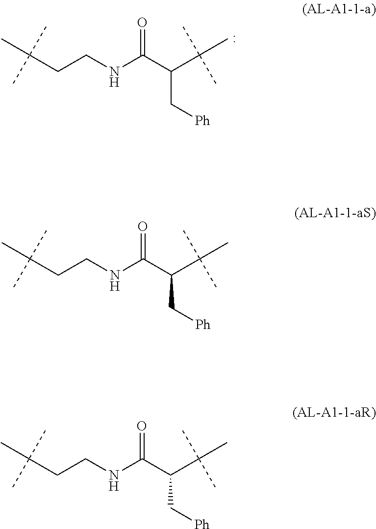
C(CCNC(C(C(C)(C)C)C[Ph])=O)(C)(C)C.C(CCNC(C(C(C)(C)C)C[Ph])=O)(C)(C)C.C(CCNC(C(C(C)(C)C)C[Ph])=O)(C)(C)C
